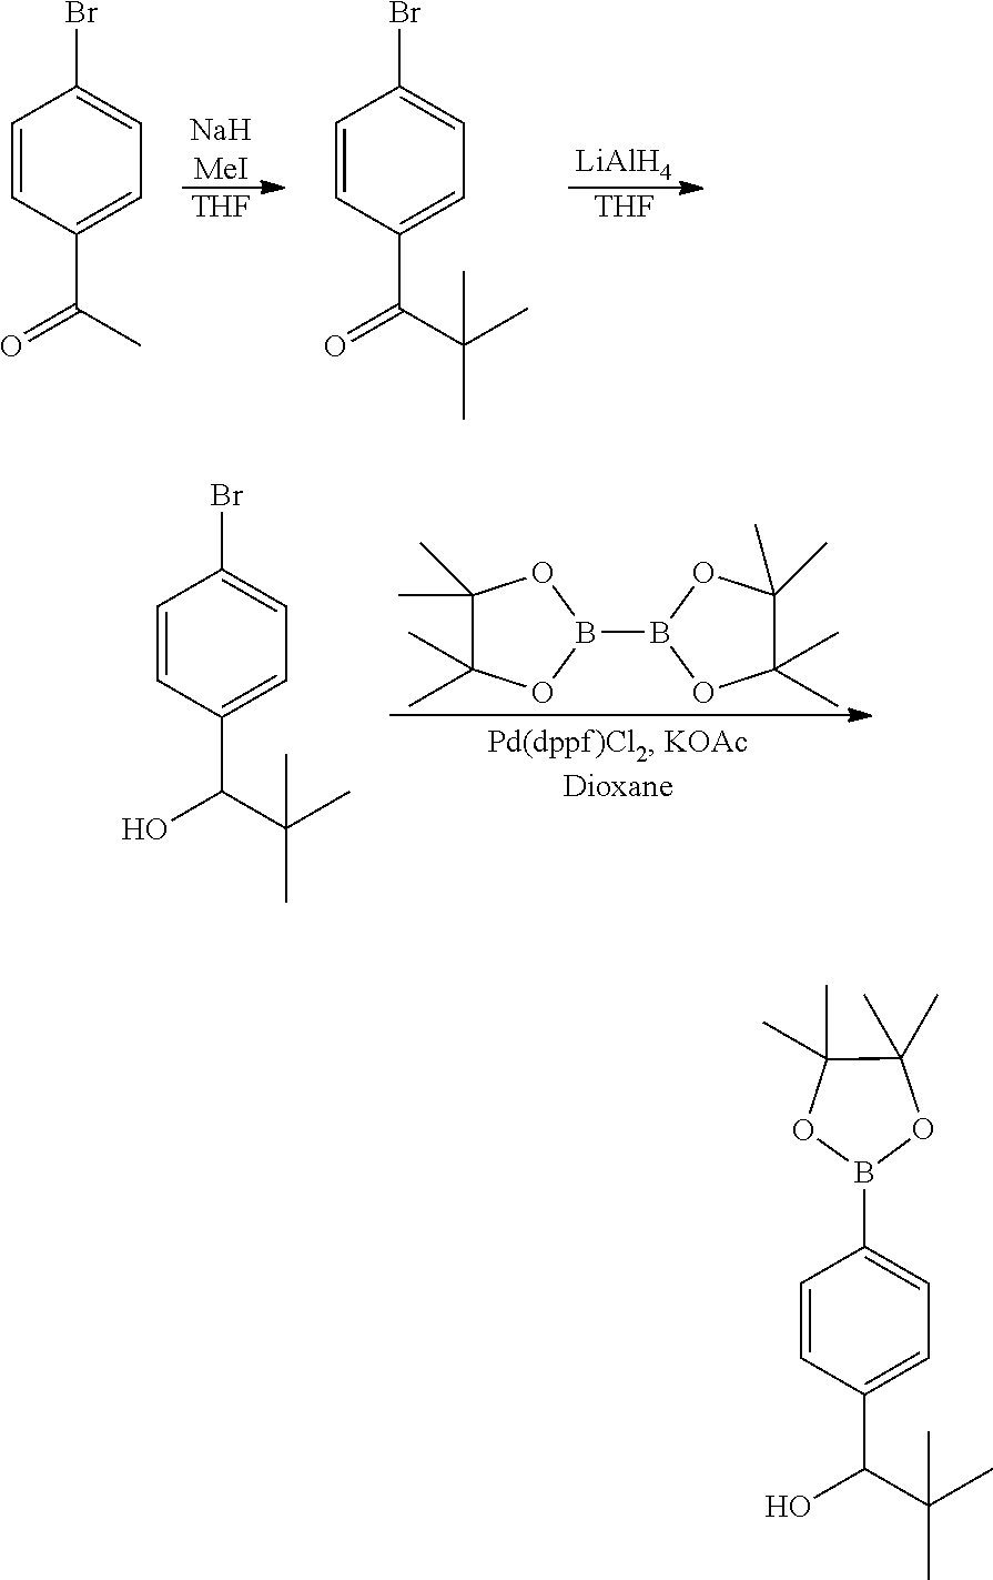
C1(Br)=CC=C(C(C(C)(C)C)=O)C=C1.[NaHMeI].[THF].[LiAlH4].[THF].C1(Br)=CC=C(C(=O)C)C=C1.C1(C)(C)C(C)(C)OB(B2OC(C)(C)C(C)(C)O2)O1.C1(Br)=CC=C(C(O)C(C)(C)C)C=C1.C1(B2OC(C)(C)C(C)(C)O2)=CC=C(C(O)C(C)(C)C)C=C1
